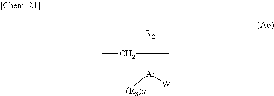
CCC(C)([R2])[Ar]([W])[(R3)q]
